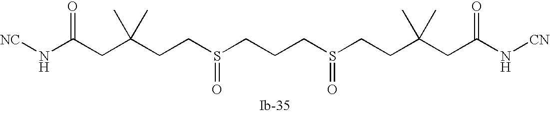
C(C(CCS(CCCS(CCC(CC(N[CN])=O)(C)C)=O)=O)(C)C)C(N[NC])=O
